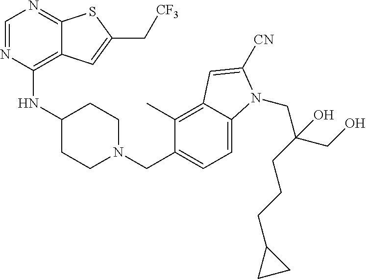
C1=NC(NC2CCN(CC3=CC=C4C(=C3C)C=C([CN])N4CC(CCCC3CC3)(CO)O)CC2)=C2C(=N1)SC(C[CF3])=C2
